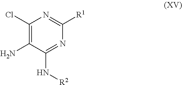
N1=C(N[R2])C(N)=C(Cl)N=C1[R1]
